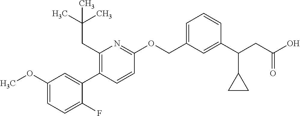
C1(OC)=CC=C(F)C(C2=C(CC(C)(C)C)N=C(OCC3=CC=CC(C(CC(O)=O)C4CC4)=C3)C=C2)=C1
